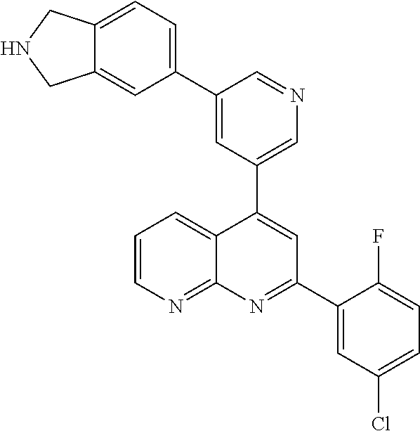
C1=C(C2=CC=C3C(=C2)CNC3)C=NC=C1C1=CC(C2=CC(Cl)=CC=C2F)=NC2=NC=CC=C12
